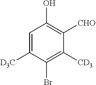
C1=C([D3C])C(Br)=C([CD3])C([CHO])=C1O
